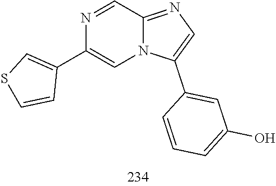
C1(C2=CC(O)=CC=C2)=CN=C2C=NC(C3=CSC=C3)=CN12
